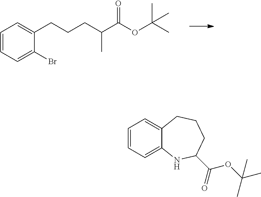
C1=CC=C(Br)C(CCCC(C(OC(C)(C)C)=O)C)=C1.C1=CC=C2C(=C1)CCCC(C(OC(C)(C)C)=O)N2
